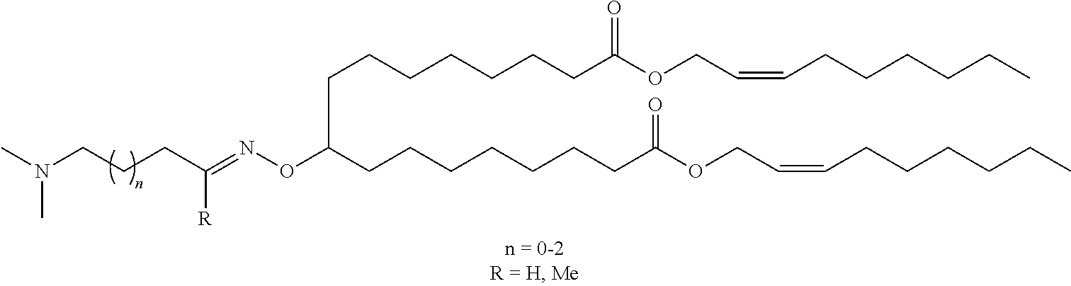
C(CCC(=NOC(CCCCCCCC(OCC=CCCCCCC)=O)CCCCCCCC(OCC=CCCCCCC)=O)[R])N(C)C
